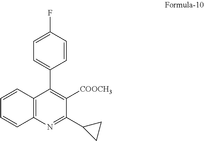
C12=C(N=C(C3CC3)C([COOCH3])=C1C1=CC=C(F)C=C1)C=CC=C2
